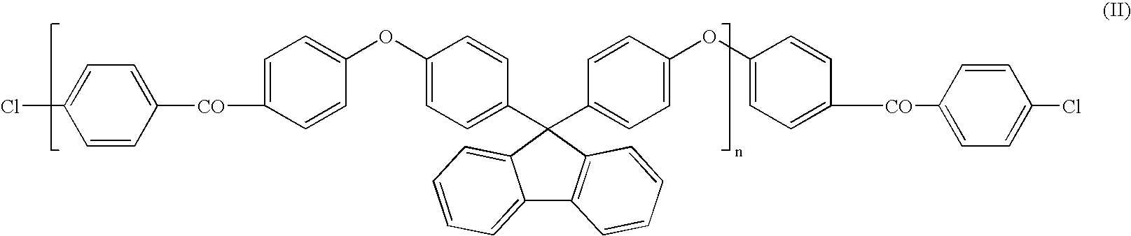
C1=CC([CO]C2=CC=C(OC3=CC=C(C4(C5=CC=C(OC6=CC=C([CO]C7=CC=C(Cl)C=C7)C=C6)C=C5)C5=C(C6=CC=CC=C64)C=CC=C5)C=C3)C=C2)=CC=C1Cl
